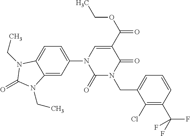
C12=CC(N3C(=O)N(CC4=CC=CC(C(F)(F)F)=C4Cl)C(=O)C(C(=O)OCC)=C3)=CC=C1N(CC)C(=O)N2CC
